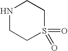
N1CCS(=O)(=O)CC1
